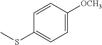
C1=C([OCH3])C=CC(SC)=C1
